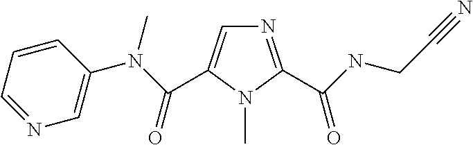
N1=C(C(NCC#N)=O)N(C)C(C(N(C2=CN=CC=C2)C)=O)=C1
